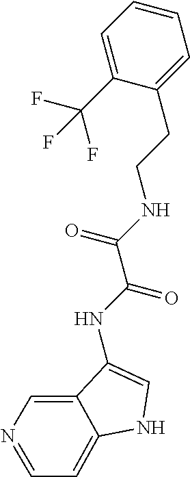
C1=CC=C(C(F)(F)F)C(CCNC(C(NC2=CNC3=CC=NC=C23)=O)=O)=C1
